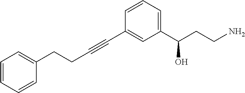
C(CC#CC1=CC(C(CCN)O)=CC=C1)C1=CC=CC=C1
